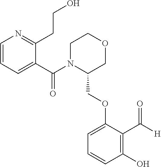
C1=CC=C(C(N2C(COC3=CC=CC(O)=C3C([H])=O)COCC2)=O)C(CCO)=N1
